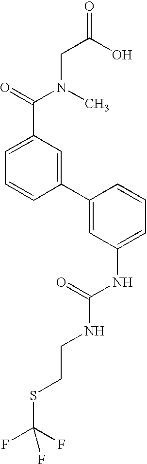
C1=C(C(=O)N(CC(=O)O)C)C=C(C2=CC(NC(=O)NCCSC(F)(F)F)=CC=C2)C=C1
